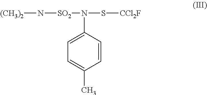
C1=C(N(S[CCl2F])[SO2]N[(CH3)2])C=CC(C)=C1
